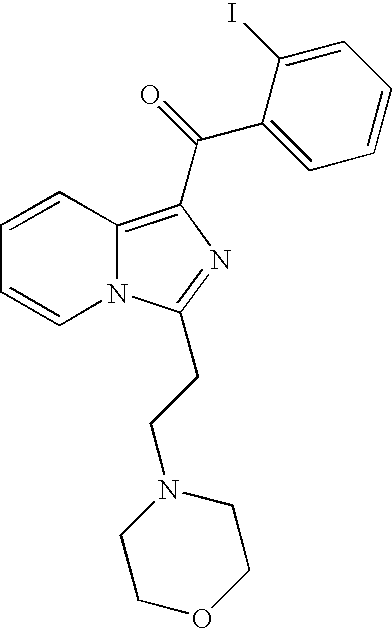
C1=CC2=C(C(=O)C3=CC=CC=C3I)N=C(CCN3CCOCC3)N2C=C1
